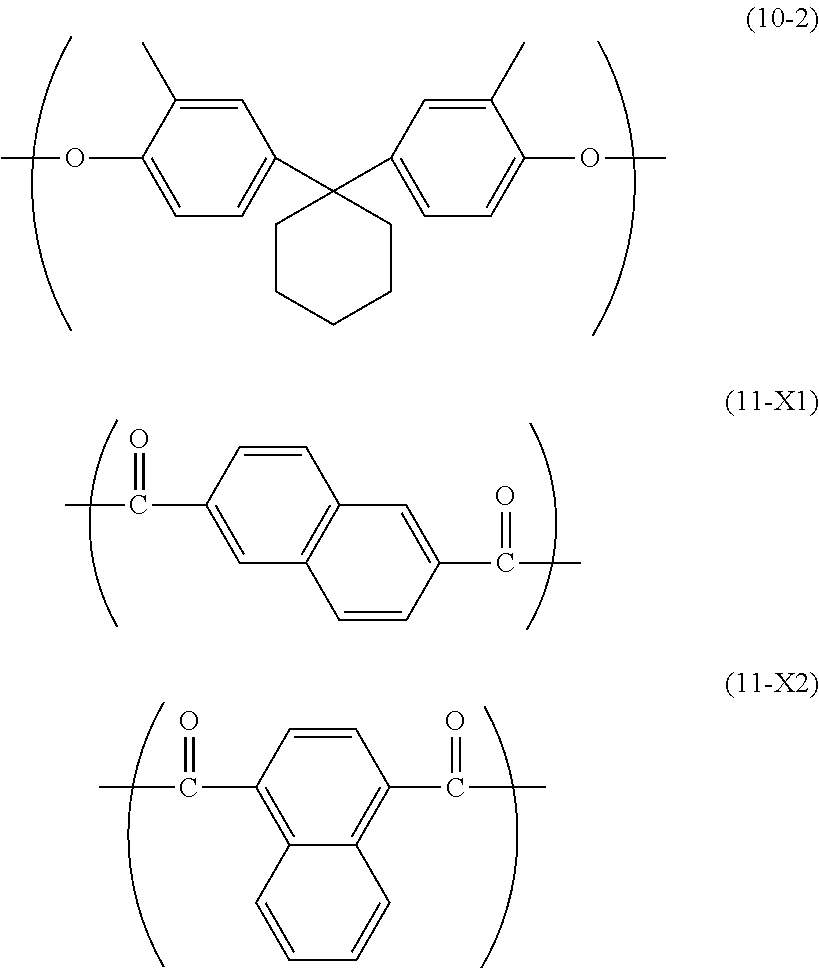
C1=CC(C(=O)C)=CC2=C1C=C(C(C)=O)C=C2.COC1=CC=C(C2(C3=CC=C(OC)C(C)=C3)CCCCC2)C=C1C.C1=CC(C(C)=O)=C2C(=C1C(C)=O)C=CC=C2
